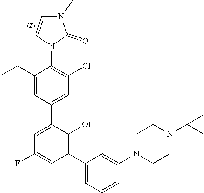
C1CN(C2=CC(C3=C(O)C(C4=CC(Cl)=C(N5C=CN(C)C5=O)C(CC)=C4)=CC(F)=C3)=CC=C2)CCN1C(C)(C)C
